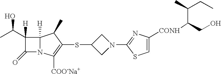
C12([H])N(C([COO-Na+])=C(SC3CN(C4=NC([CONH]C(CO)C(CC)C)=CS4)C3)C1C)C(=O)C2([H])C(C)O
